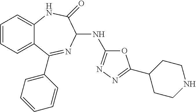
C1=CC=C2C(=C1)NC(=O)C(NC1=NN=C(C3CCNCC3)O1)N=C2C1=CC=CC=C1
